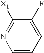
C1=CC=C(F)C([X1])=N1
